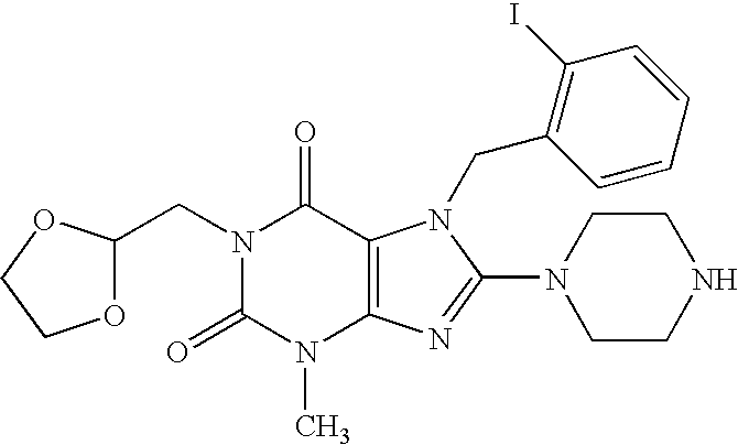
C(N1C(=O)N(C)C2=C(C1=O)N(CC1=C(I)C=CC=C1)C(N1CCNCC1)=N2)C1OCCO1
